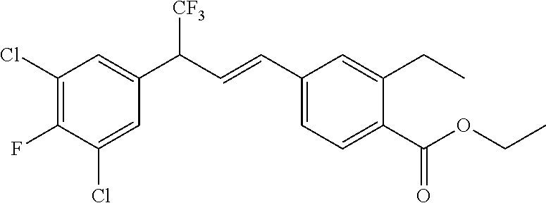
ClC1=C(F)C(Cl)=CC(C(C=CC2=CC=C(C(OCC)=O)C(CC)=C2)[CF3])=C1
